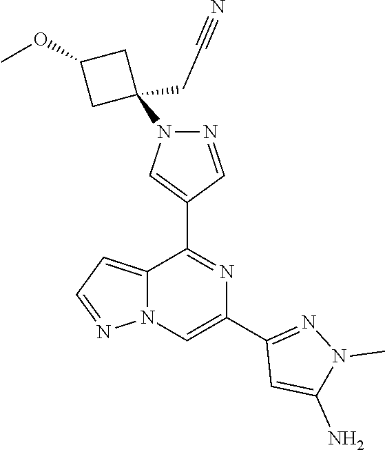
C12=CC=NN1C=C(C1=NN(C)C(N)=C1)N=C2C1=CN(C2(CC#N)CC(OC)C2)N=C1
